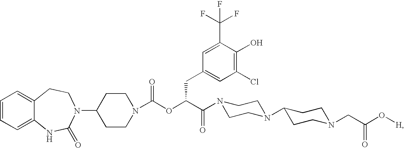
C1=CC=C2C(=C1)CCN(C1CCN(C(OC(C(=O)N3CCN(C4CCN(CC(O[H])=O)CC4)CC3)CC3=CC(Cl)=C(O)C(C(F)(F)F)=C3)=O)CC1)C(=O)N2
